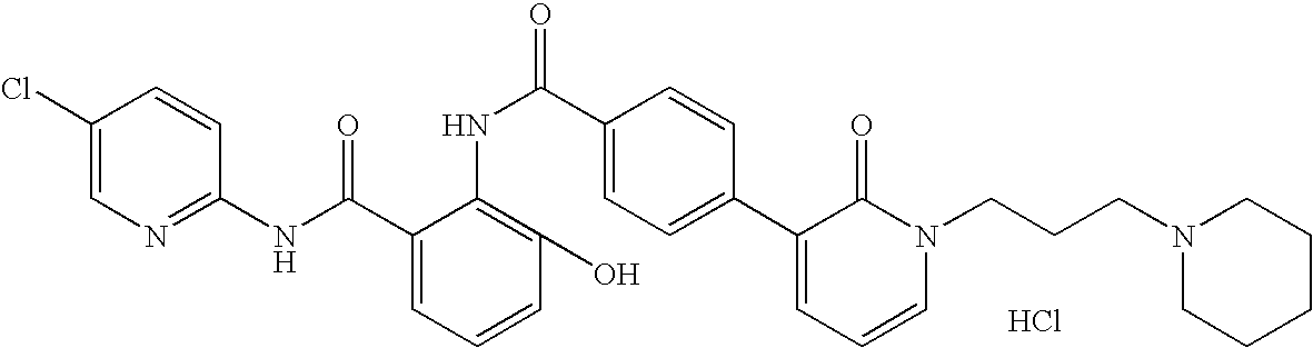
C1(NC(C2=CC=CC(O)=C2NC(C2=CC=C(C3=CC=CN(CCCN4CCCCC4)C3=O)C=C2)=O)=O)=NC=C(Cl)C=C1.Cl
